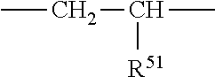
CCC(C)[R51]
